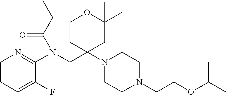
C1=CC=C(F)C(N(CC2(N3CCN(CCOC(C)C)CC3)CC(C)(C)OCC2)C(CC)=O)=N1
